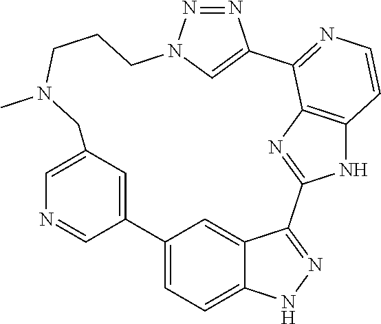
C12=CC=C3C(=C1)C(=NN3)C1=NC3=C(N1)C=CN=C3C1=CN(N=N1)CCCN(C)CC1=CN=CC2=C1
